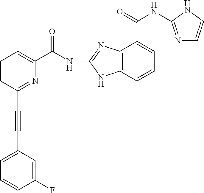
C1=CC(C#CC2=CC=CC(F)=C2)=NC(C(NC2=NC3=C(N2)C=CC=C3C(NC2=NC=CN2)=O)=O)=C1
